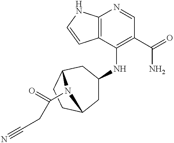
C12=C(C(NC3CC4CCC(C3)N4C(=O)CC#N)=C(C(=O)N)C=N1)C=CN2
